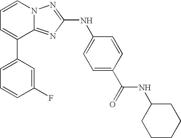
C1=C(C2=CC=CN3C2=NC(NC2=CC=C(C(=O)NC4CCCCC4)C=C2)=N3)C=C(F)C=C1
